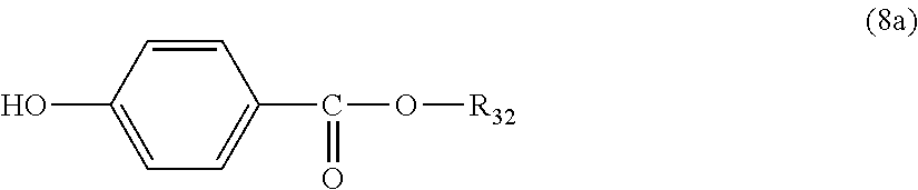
C1=C(O)C=CC(C(O[R32])=O)=C1
